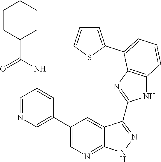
C1=NC=C(C2=CN=C3C(=C2)C(C2=NC4=C(N2)C=CC=C4C2=CC=CS2)=NN3)C=C1NC(C1CCCCC1)=O
